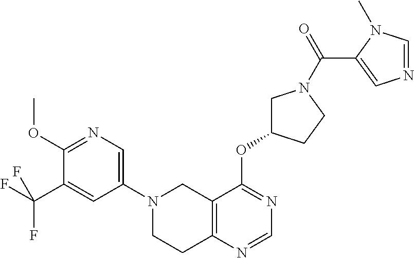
C12=C(N=CN=C1OC1CN(C(=O)C3=CN=CN3C)CC1)CCN(C1=CN=C(OC)C(C(F)(F)F)=C1)C2
